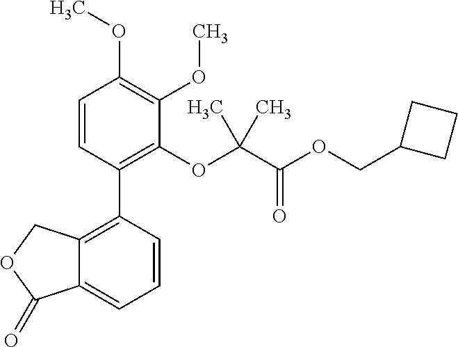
C12=C(C3=C(OC(C(OCC4CCC4)=O)(C)C)C(OC)=C(OC)C=C3)C=CC=C1C(=O)OC2
